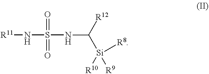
[R11]NS(NC([Si]([R10])([R9])[R8])[R12])(=O)=O
